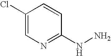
C1(Cl)=CN=C(NN)C=C1
